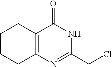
C12=C(CCCC1)C(=O)NC(CCl)=N2
